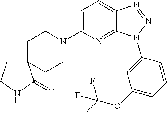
C1=C(N2CCC3(CC2)CCNC3=O)N=C2C(=C1)N=NN2C1=CC(OC(F)(F)F)=CC=C1
